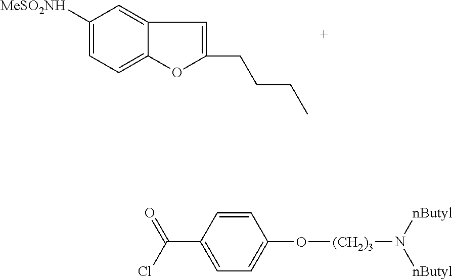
C1([MeSO2NH])=CC=C2C(=C1)C=C(CCCC)O2.C1=C(C(=O)Cl)C=CC(O[(CH2)3]N([nButyl])[nButyl])=C1
